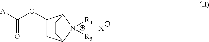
C(OC1CC2N([R4])([R5])C1CC2)([A])=O.[X]
